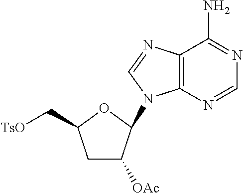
[TsO]CC1CC([OAc])C(N2C3=C(C(N)=NC=N3)N=C2)O1
